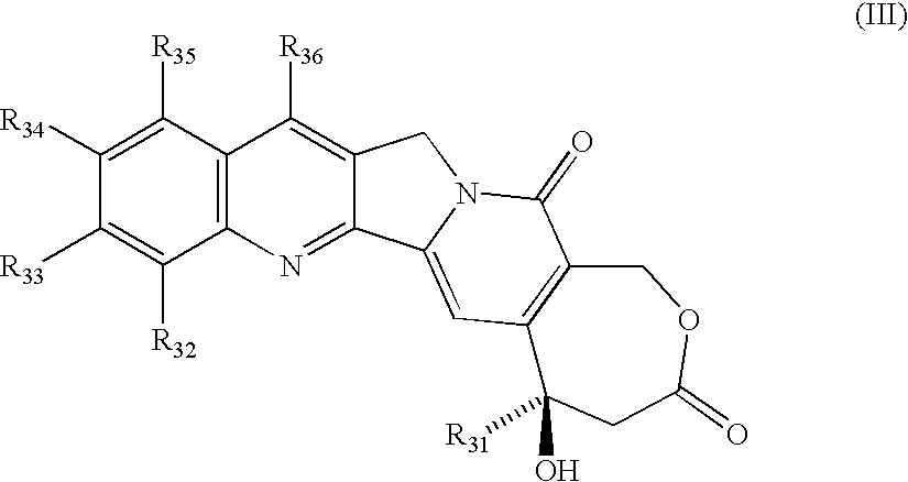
C12=C(C([R35])=C([R34])C([R33])=C1[R32])C([R36])=C1C(=N2)C2=CC3=C(C(=O)N2C1)COC(=O)CC3(O)[R31]
